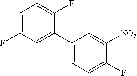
C1=C(F)C=C(C2=CC=C(F)C([NO2])=C2)C(F)=C1
